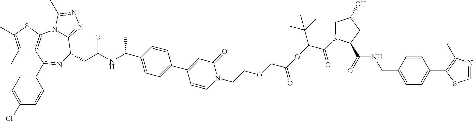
C1(C)=C(C)SC2=C1C(C1=CC=C(Cl)C=C1)=NC(CC(NC(C1=CC=C(C3=CC(=O)N(CCOCC(=O)OC(C(C)(C)C)C(=O)N4CC(O)CC4C(NCC4=CC=C(C5=C(C)N=CS5)C=C4)=O)C=C3)C=C1)C)=O)C1=NN=C(C)N21
